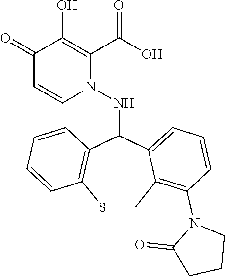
C1(=O)C=CN(NC2C3=C(SCC4=C(N5C(=O)CCC5)C=CC=C24)C=CC=C3)C(C(O)=O)=C1O
